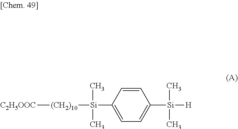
[C2H5OOC][(CH2)10][Si](C1=CC=C([Si](C)(C)[H])C=C1)(C)C
